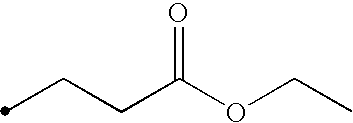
C(CC(OCC)=O)C
